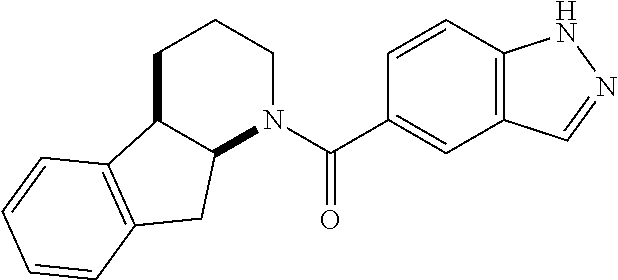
C1C2C(N(C(=O)C3=CC4=C(C=C3)NN=C4)CC1)CC1=C2C=CC=C1
